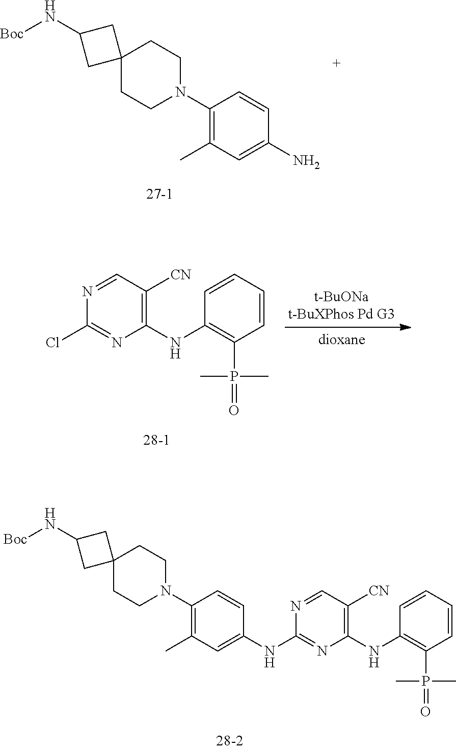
C12(CCN(C3=C(C)C=C(N)C=C3)CC1)CC(N[Boc])C2.N1=CC([CN])=C(NC2=C(P(=O)(C)C)C=CC=C2)N=C1Cl.C12(CCN(C3=C(C)C=C(NC4=NC(NC5=C(P(=O)(C)C)C=CC=C5)=C([CN])C=N4)C=C3)CC1)CC(N[Boc])C2
